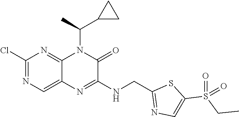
C1(Cl)=NC=C2C(=N1)N(C(C)C1CC1)C(=O)C(NCC1=NC=C(S(CC)(=O)=O)S1)=N2
